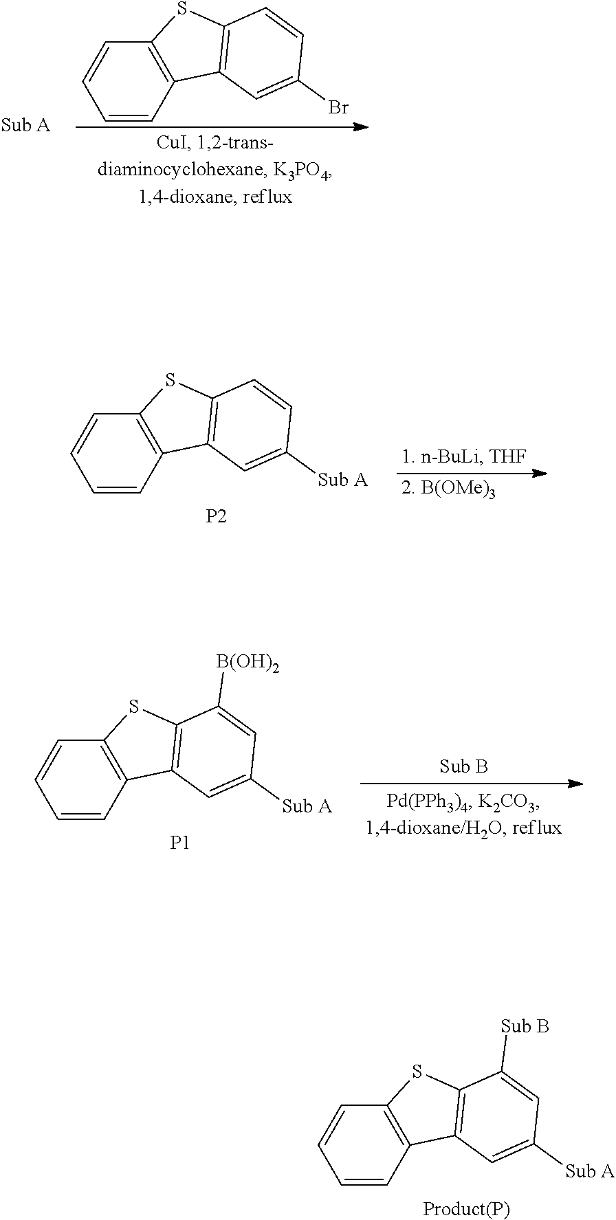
C1=CC=CC2=C1SC1=C2C=C([Sub A])C=C1[Sub B].[Product(P)].C1=CC=CC2=C1SC1=C2C=C(Br)C=C1.C1=CC=CC2=C1SC1=C2C=C([Sub A])C=C1.[P2].C1=CC=CC2=C1SC1=C2C=C([Sub A])C=C1[B(OH)2].[P1]
